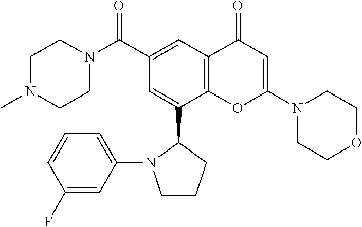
C12=C(C=C(C(N3CCN(C)CC3)=O)C=C1C1N(C3=CC=CC(F)=C3)CCC1)C(=O)C=C(N1CCOCC1)O2
